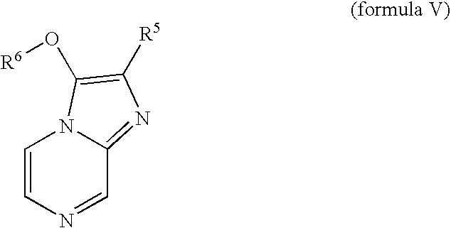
C1=CN=CC2=NC([R5])=C(O[R6])N12
